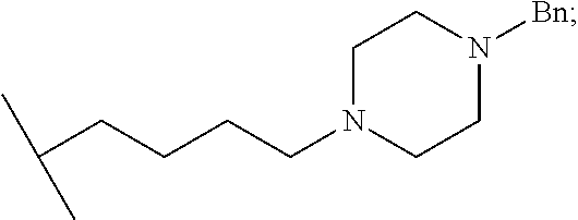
CC(CCCCN1CCN([Bn])CC1)C
